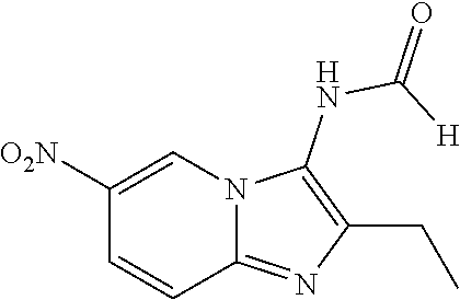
[O2N]C1=CN2C(=NC(CC)=C2NC(=O)[H])C=C1
